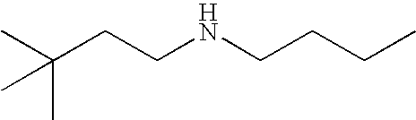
CC(CCNCCCC)(C)C
